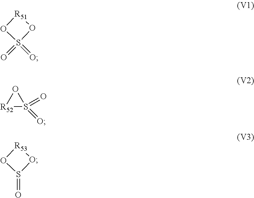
O1S(=O)(=O)O[R51]1.[R52]1S(=O)(=O)O1.O1S(=O)O[R53]1
